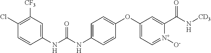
C1(OC2=CC=[N+]([O-])C(C(N[CD3])=O)=C2)=CC=C(NC(NC2=CC([CF3])=C(Cl)C=C2)=O)C=C1
